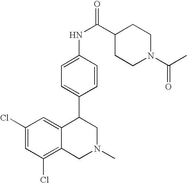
C1(Cl)=C2C(=CC(Cl)=C1)C(C1=CC=C(NC(C3CCN(C(C)=O)CC3)=O)C=C1)CN(C)C2
